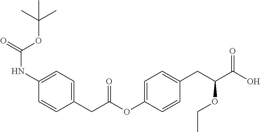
C(NC1=CC=C(CC(OC2=CC=C(CC(C(O)=O)OCC)C=C2)=O)C=C1)(OC(C)(C)C)=O
